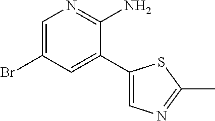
C1=C(Br)C=C(C2=CN=C(C)S2)C(N)=N1
